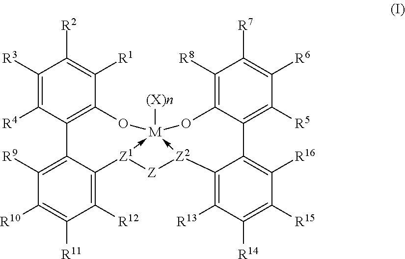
C1([R3])=C([R4])C2=C(C([R1])=C1[R2])O[M]13([(X)n])-[Z1](C4=C([R12])C([R11])=C([R10])C([R9])=C24)[Z][Z2]->1C1=C([R13])C([R14])=C([R15])C([R16])=C1C1=C([R5])C([R6])=C([R7])C([R8])=C1O3
